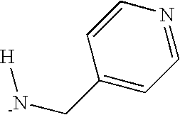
C1=NC=CC(C[-N][H])=C1
